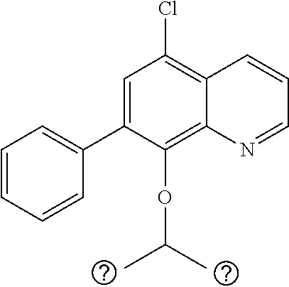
C1=C(C2=CC=CC=C2)C(OC(C)C)=C2C(=C1Cl)C=CC=N2
